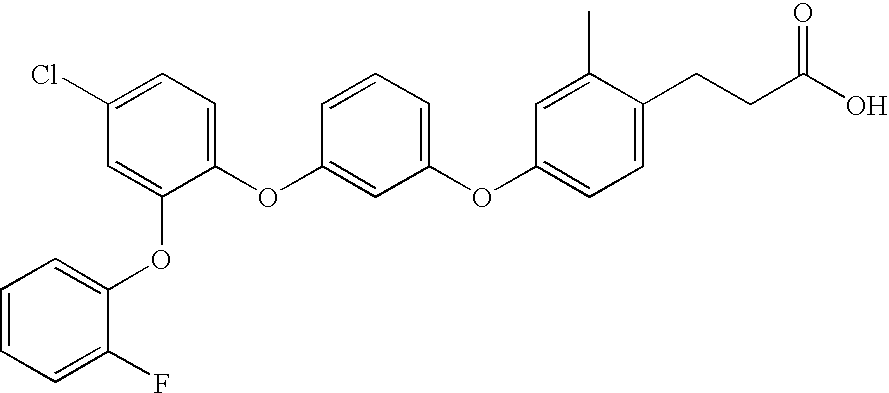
C1=C(OC2=CC=CC=C2F)C(OC2=CC(OC3=CC=C(CCC(O)=O)C(C)=C3)=CC=C2)=CC=C1Cl
